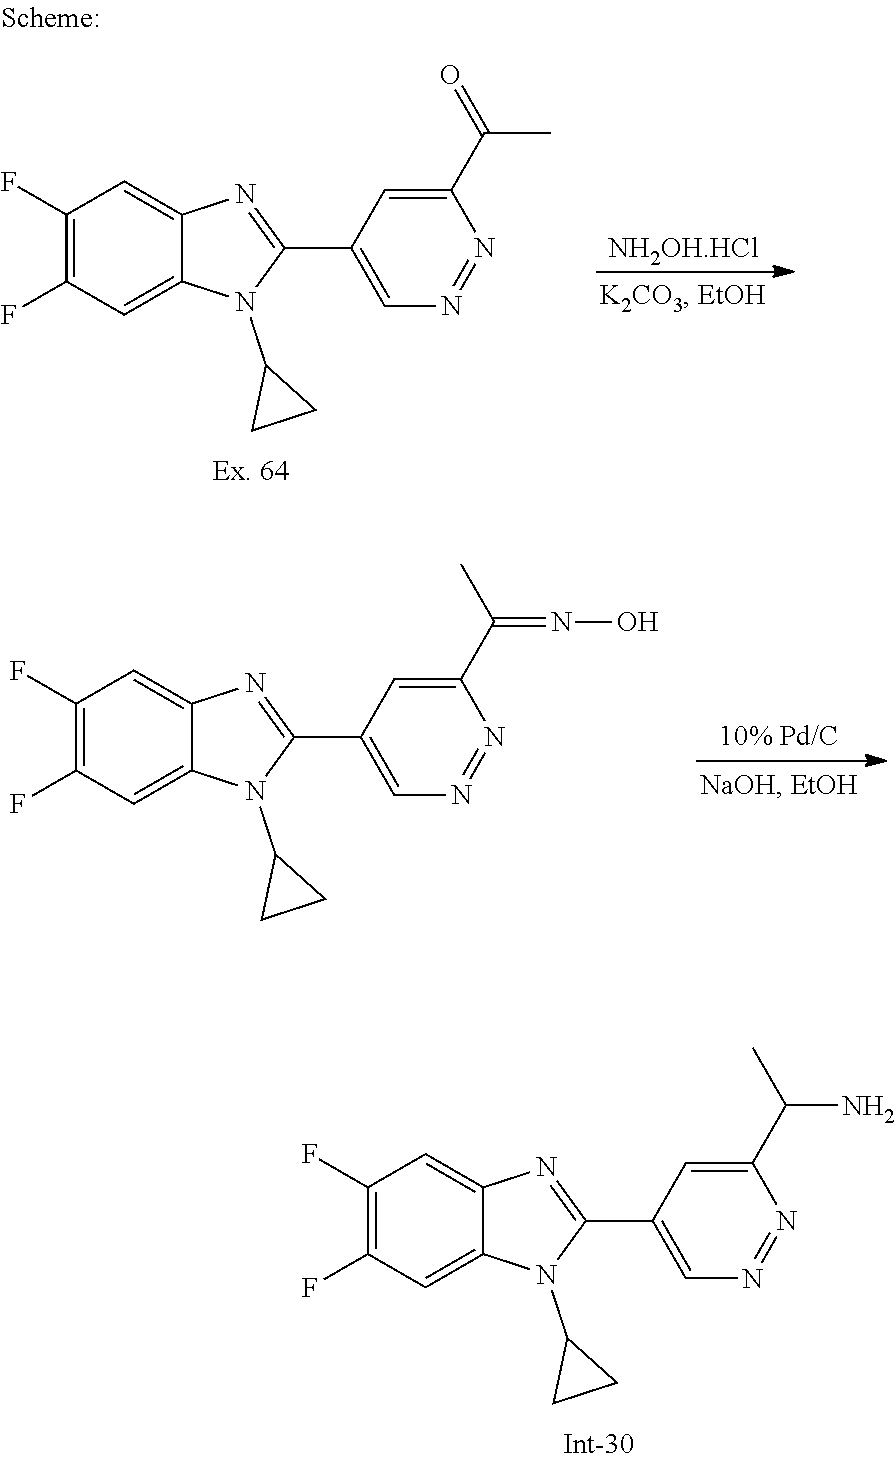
C1(F)=C(F)C=C2C(=C1)N=C(C1=CN=NC(C(C)=O)=C1)N2C1CC1.[NH2OH.HCl].C1(F)=C(F)C=C2C(=C1)N=C(C1=CN=NC(C(=NO)C)=C1)N2C1CC1.C1(F)=C(F)C=C2C(=C1)N=C(C1=CN=NC(C(N)C)=C1)N2C1CC1
